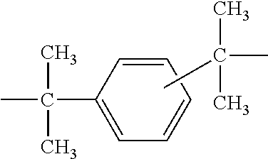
C1=CC(C(C)(C)C)=CC=C1.CC(C)(C)C
